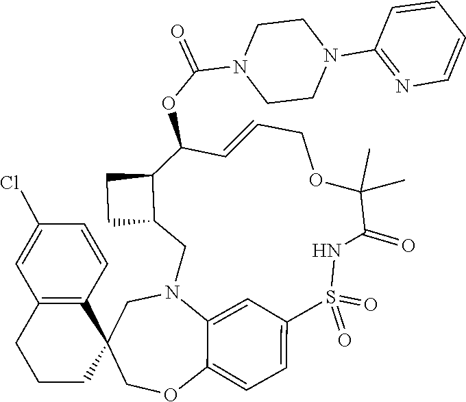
C1N2C3=CC(=CC=C3OCC13CCCC1=C3C=CC(Cl)=C1)S(=O)(=O)NC(=O)C(C)(C)OCC=CC(OC(N1CCN(C3=NC=CC=C3)CC1)=O)C1C(C2)CC1
